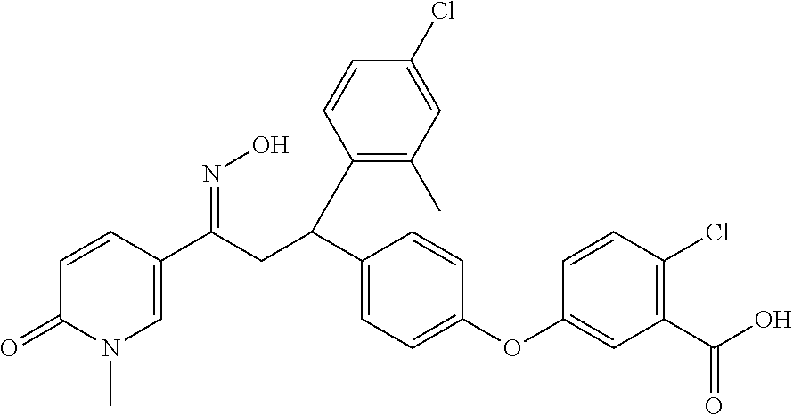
C1=CC(C(CC(C2=CC=C(OC3=CC(C(=O)O)=C(Cl)C=C3)C=C2)C2=C(C)C=C(Cl)C=C2)=NO)=CN(C)C1=O
